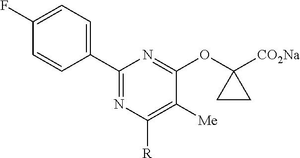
C1(F)=CC=C(C2=NC([R])=C([Me])C(OC3([CO2Na])CC3)=N2)C=C1
